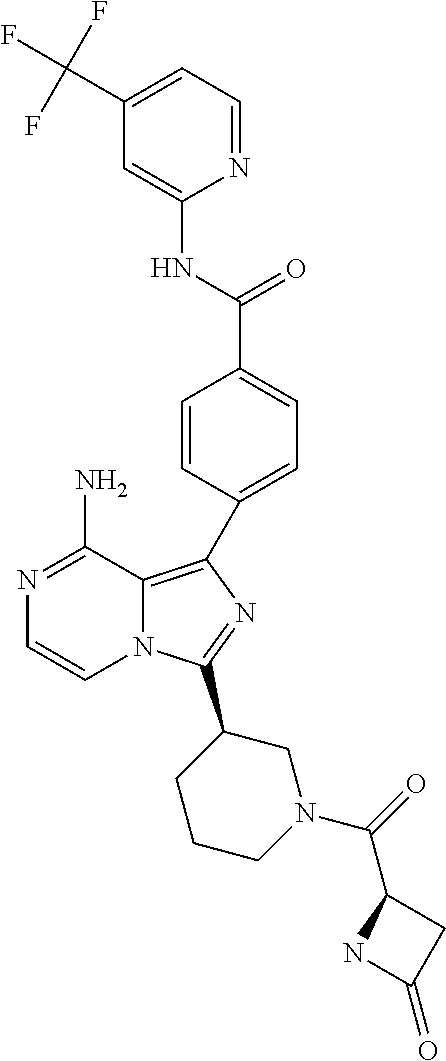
N1=C(N)C2=C(C3=CC=C(C(NC4=CC(C(F)(F)F)=CC=N4)=O)C=C3)N=C(C3CCCN(C(C4NC(=O)C4)=O)C3)N2C=C1
